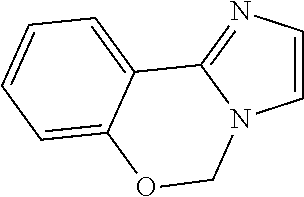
C1=CN=C2N1COC1=CC=CC=C21
